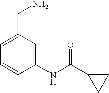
C1=CC(NC(C2CC2)=O)=CC(CN)=C1
